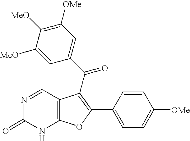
C12=C(C=NC(=O)N1)C(C(C1=CC([OMe])=C([MeO])C([MeO])=C1)=O)=C(C1=CC=C([OMe])C=C1)O2
